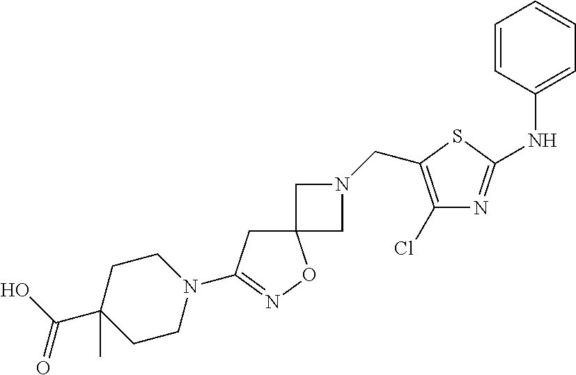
C12(CC(N3CCC(C(O)=O)(C)CC3)=NO1)CN(CC1=C(Cl)N=C(NC3=CC=CC=C3)S1)C2
